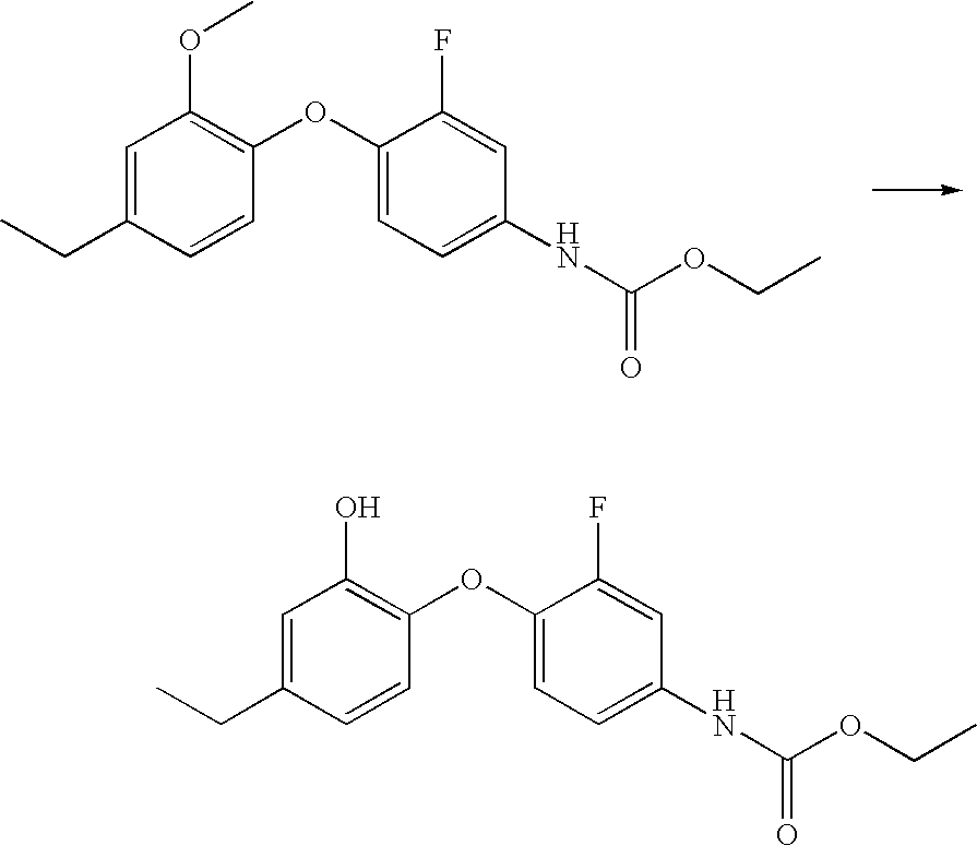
C1=C(CC)C=CC(OC2=CC=C(NC(OCC)=O)C=C2F)=C1OC.C1=C(CC)C=CC(OC2=CC=C(NC(OCC)=O)C=C2F)=C1O
